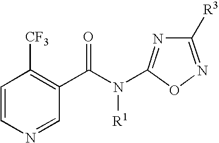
C1([R3])=NOC(N(C(C2=C([CF3])C=CN=C2)=O)[R1])=N1
